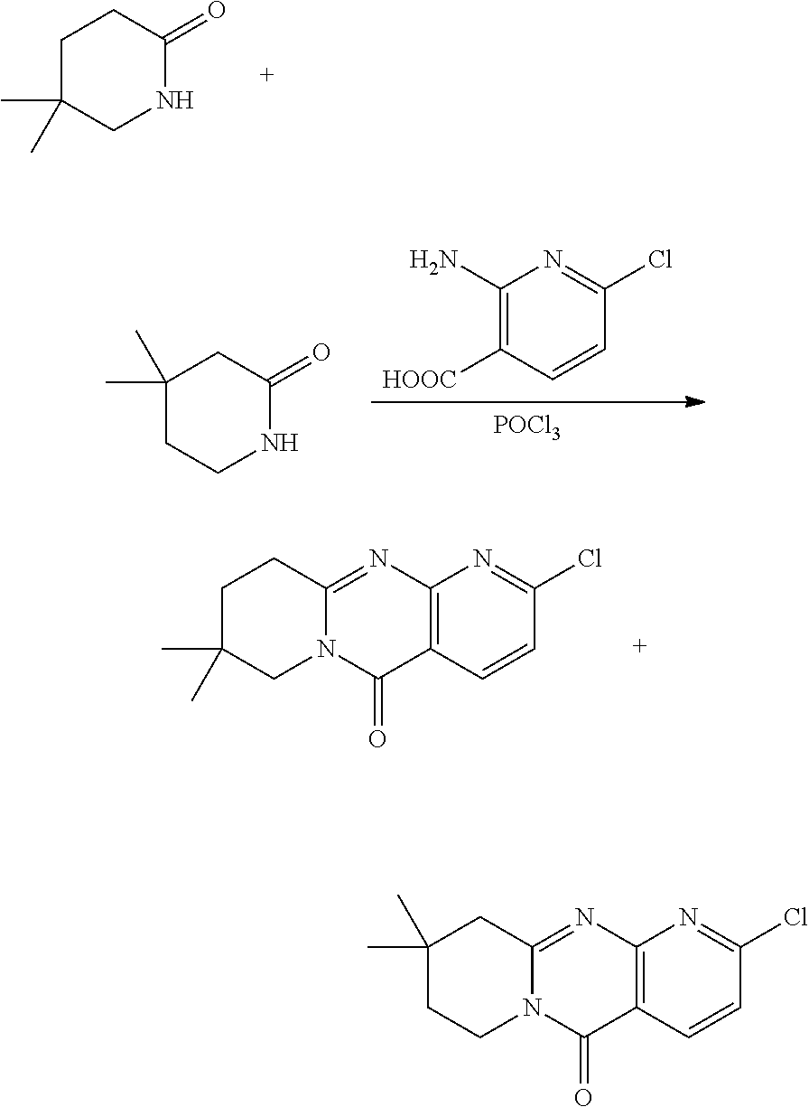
C1C(C)(C)CNC(=O)C1.C1([HOOC])=C(N)N=C(Cl)C=C1.[POCl3].C1CNC(=O)CC1(C)C.C12=C(N=C3N(C1=O)CC(C)(C)CC3)N=C(Cl)C=C2.C12=C(N=C3N(C1=O)CCC(C)(C)C3)N=C(Cl)C=C2
